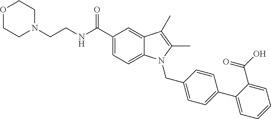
N(C(C1=CC=C2C(=C1)C(C)=C(C)N2CC1=CC=C(C2=CC=CC=C2C(=O)O)C=C1)=O)CCN1CCOCC1
